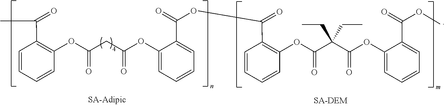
C1=CC=CC(OC(CC(OC2=CC=CC=C2C(OC(C2=C(OC(C(C(OC3=CC=CC=C3C(OC)=O)=O)(CC)CC)=O)C=CC=C2)=O)=O)=O)=O)=C1C(=O)C
